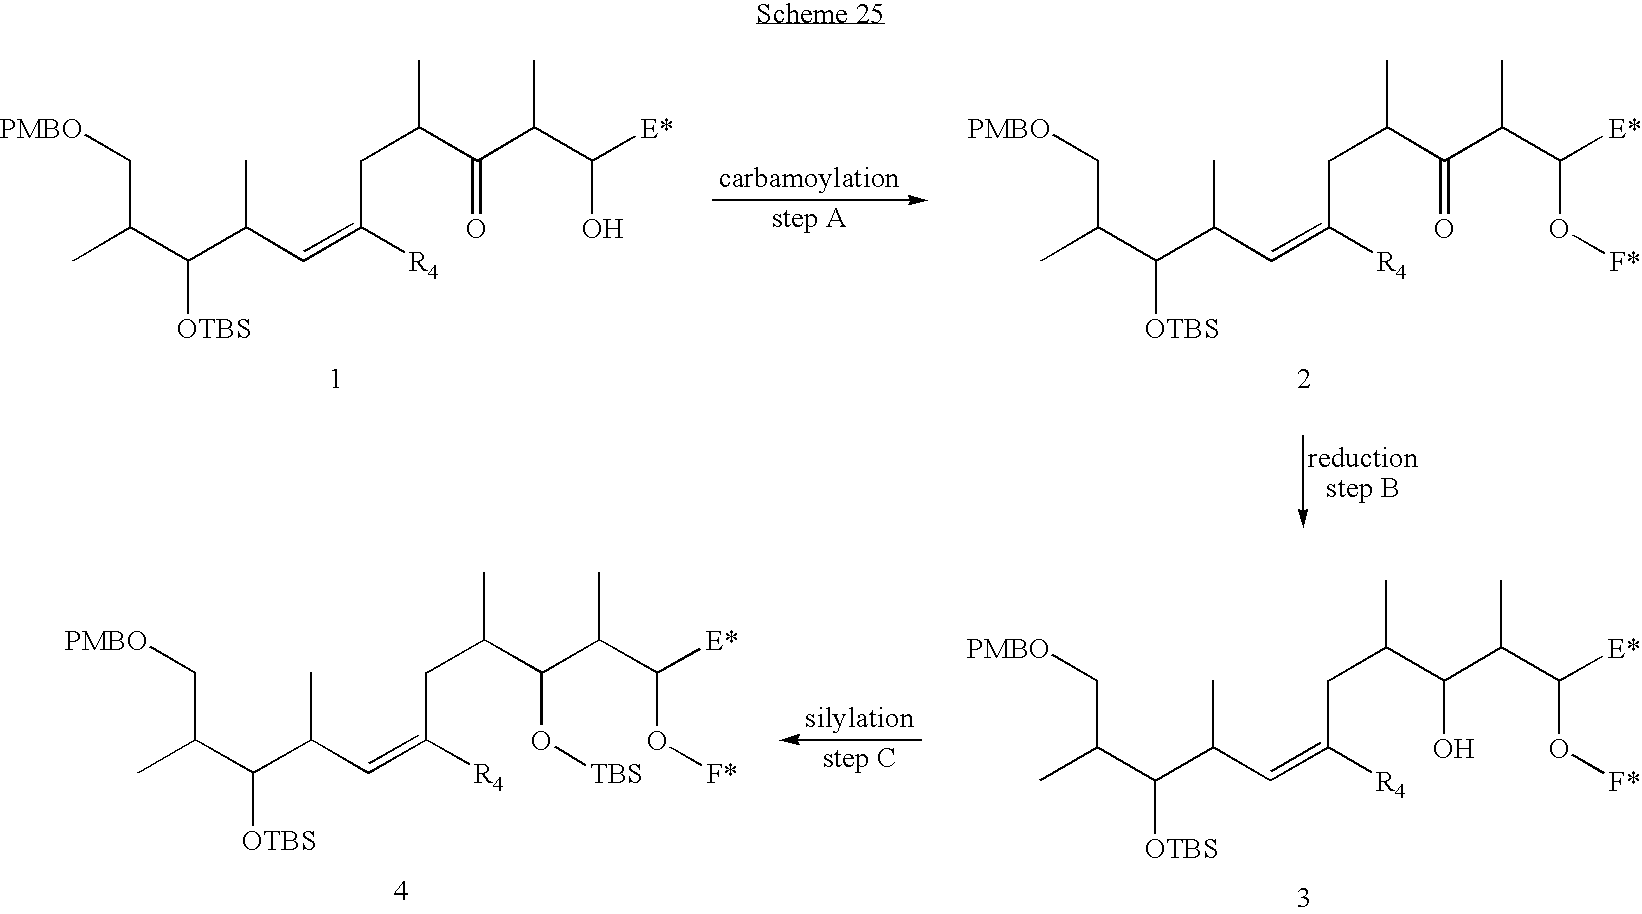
CC(C(C(C=C([R4])CC(C)C(C(C(O)[E*])C)=O)C)[OTBS])C[PMBO].CC(C(C(C=C([R4])CC(C)C(C(C(O[F*])[E*])C)=O)C)[OTBS])C[PMBO].CC(C(C(C=C([R4])CC(C)C(C(C(O[F*])[E*])C)O)C)[OTBS])C[PMBO].CC(C(C(C=C([R4])CC(C)C(C(C(O[F*])[E*])C)O[TBS])C)[OTBS])C[PMBO]
